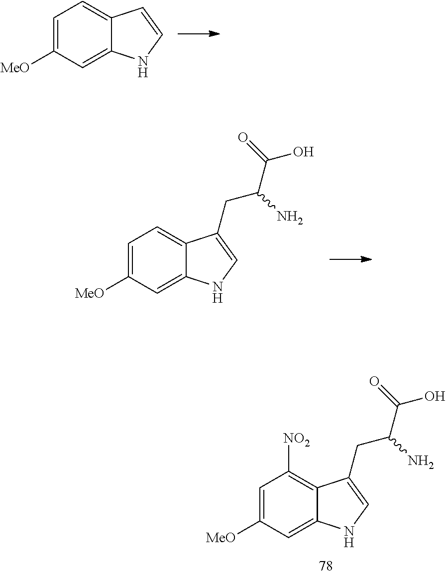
C1=C([MeO])C=C2C(=C1)C=CN2.C1=C([MeO])C=C2C(=C1)C(CC(N)C(O)=O)=CN2.C1=C([MeO])C=C2C(=C1[NO2])C(CC(N)C(O)=O)=CN2
